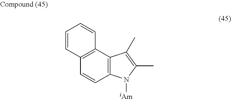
C1=CC2=C(C3=C1C=CC=C3)C(C)=C(C)N2[iAm]
